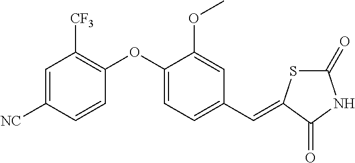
C1=C([NC])C=CC(OC2=CC=C(C=C3SC(=O)NC3=O)C=C2OC)=C1[CF3]
